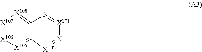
C12=[X105][X106]=[X107][X108]=C1N=[X101]N=[X102]2
